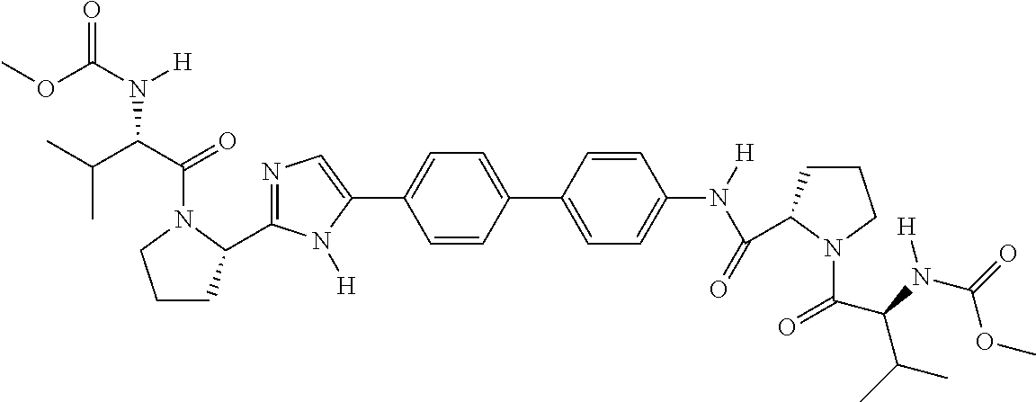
C1=CC(C2=CC=C(N(C(=O)C3CCCN3C(=O)C(C(C)C)N(C(OC)=O)[H])[H])C=C2)=CC=C1C1=CN=C(C2CCCN2C(=O)C(N([H])C(=O)OC)C(C)C)N1[H]
